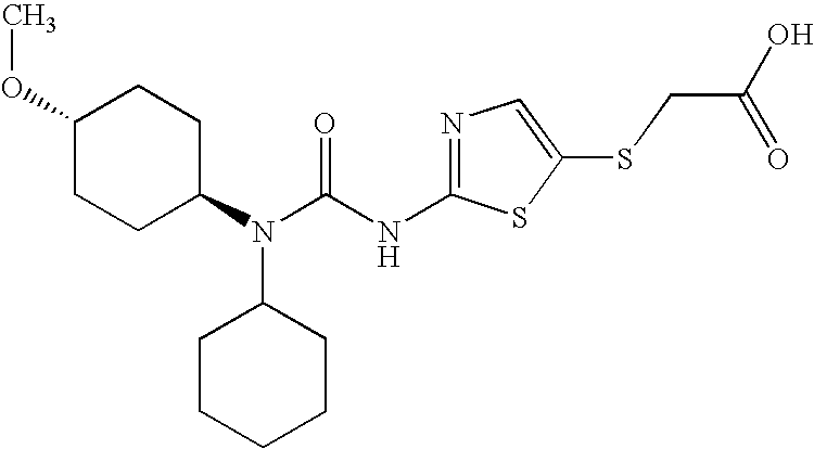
N1=C(NC(N(C2CCC(OC)CC2)C2CCCCC2)=O)SC(SCC(O)=O)=C1
